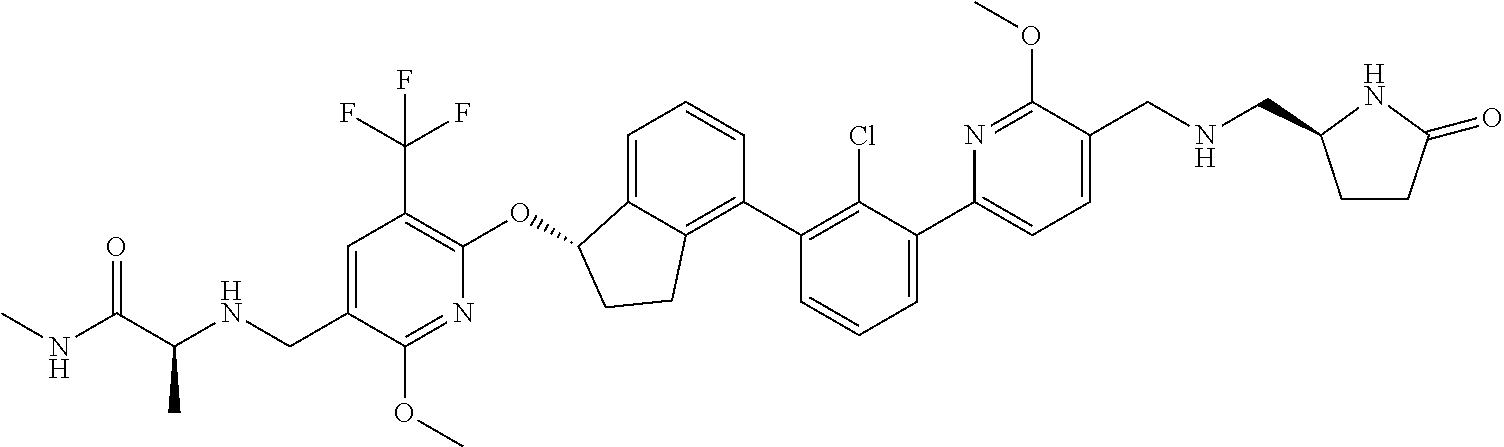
C(C1=CC(C(F)(F)F)=C(OC2C3=CC=CC(C4=C(Cl)C(C5=CC=C(CNCC6CCC(=O)N6)C(OC)=N5)=CC=C4)=C3CC2)N=C1OC)NC(C(NC)=O)C
